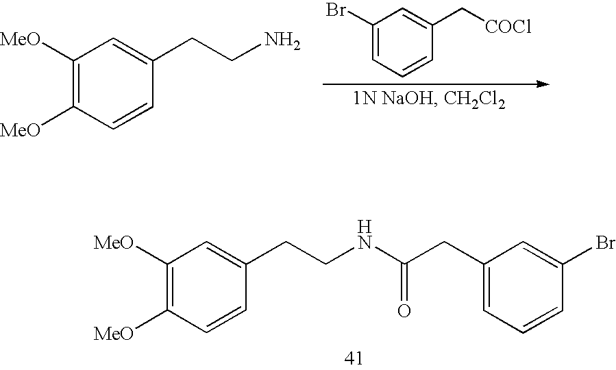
C1([MeO])=C([MeO])C=CC(CCNC(CC2=CC=CC(Br)=C2)=O)=C1.C1([MeO])=C([MeO])C=CC(CCN)=C1.C1=C(Br)C=C(C[COCl])C=C1
